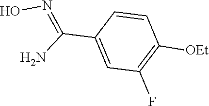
C1=CC(C(=NO)N)=CC(F)=C1[OEt]
